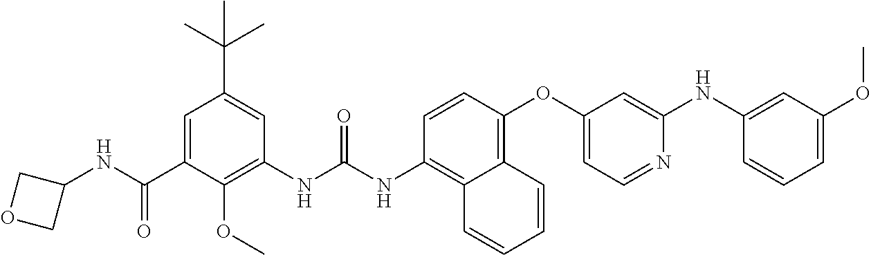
N(C1COC1)C(C1=CC(C(C)(C)C)=CC(NC(=O)NC2=C3C(=C(OC4=CC=NC(NC5=CC(OC)=CC=C5)=C4)C=C2)C=CC=C3)=C1OC)=O
